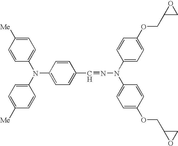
C1=CC(N(C2=CC=C([Me])C=C2)C2=CC=C(C=NN(C3=CC=C(OCC4OC4)C=C3)C3=CC=C(OCC4CO4)C=C3)C=C2)=CC=C1[Me]
